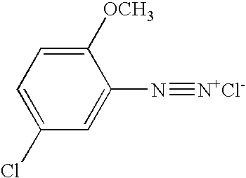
C1=C(Cl)C=C(N#[N+Cl-])C([OCH3])=C1
